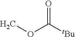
COC([tBu])=O
